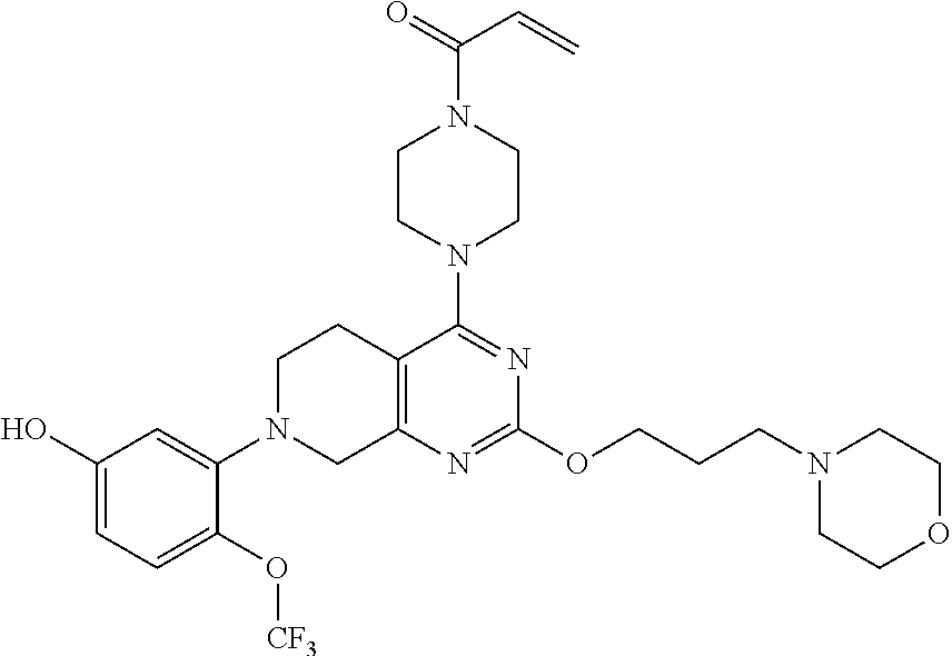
C1(O)=CC=C(O[CF3])C(N2CC3=C(CC2)C(N2CCN(C(=O)C=C)CC2)=NC(OCCCN2CCOCC2)=N3)=C1
